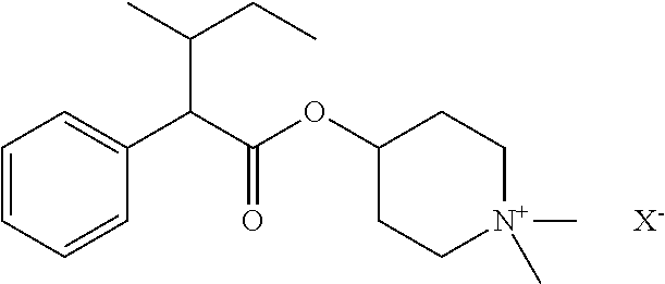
C1(OC(C(C2=CC=CC=C2)C(C)CC)=O)CC[N+](C)(C)CC1.[X-]
